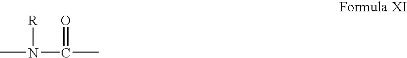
CN(C(C)=O)[R]
